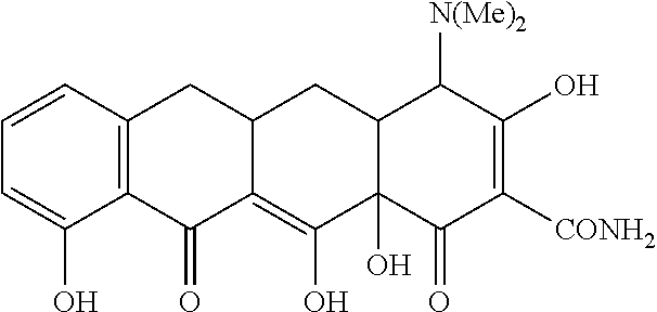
C1=CC2=C(C(O)=C1)C(=O)C1=C(O)C3(O)C(C([N(Me)2])C(O)=C([CONH2])C3=O)CC1C2
